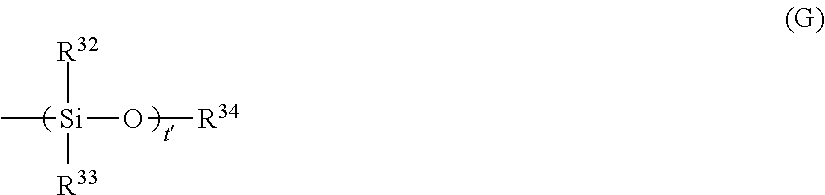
C[Si](O[R34])([R32])[R33]
